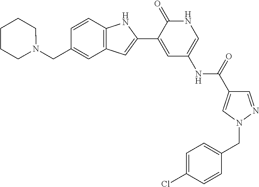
C1=CC2=C(C=C1CN1CCCCC1)C=C(C1=CC(NC(=O)C3=CN(CC4=CC=C(Cl)C=C4)N=C3)=CNC1=O)N2
